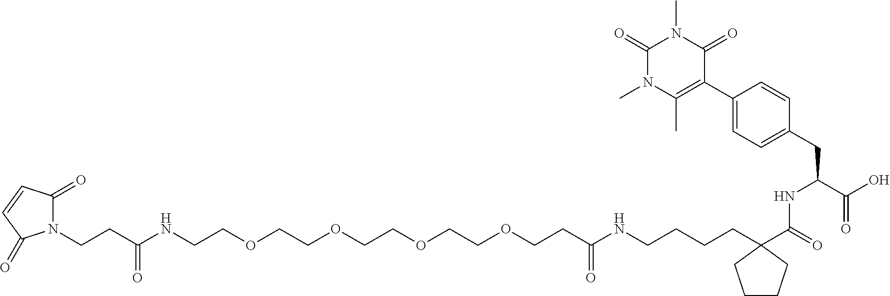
N(CCCCC1(C(=O)NC(CC2=CC=C(C3=C(C)N(C)C(=O)N(C)C3=O)C=C2)C(O)=O)CCCC1)C(CCOCCOCCOCCOCCNC(CCN1C(=O)C=CC1=O)=O)=O
